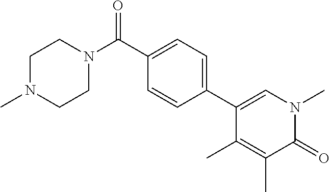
O=C(N1CCN(C)CC1)C1=CC=C(C2=CN(C)C(=O)C(C)=C2C)C=C1
